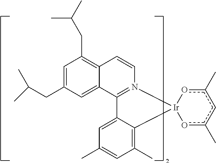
C12=N(C=CC3=C(CC(C)C)C=C(CC(C)C)C=C13)[Ir]1(C3=C(C)C=C(C)C=C23)oc(C)cc(C)o1
